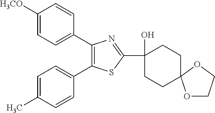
C1([H3CO])=CC=C(C2=C(C3=CC=C(C)C=C3)SC(C3(O)CCC4(CC3)OCCO4)=N2)C=C1
